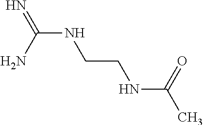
N(C(N)=N)CCNC(C)=O
